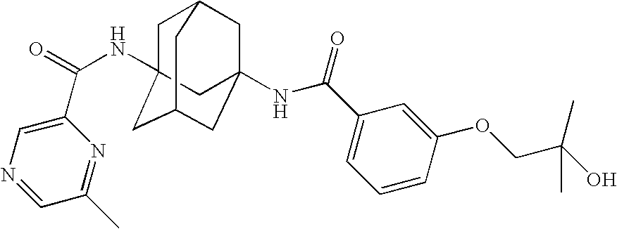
C1C2(NC(=O)C3=CN=CC(C)=N3)CC3CC(NC(C4=CC=CC(OCC(O)(C)C)=C4)=O)(CC1C3)C2
